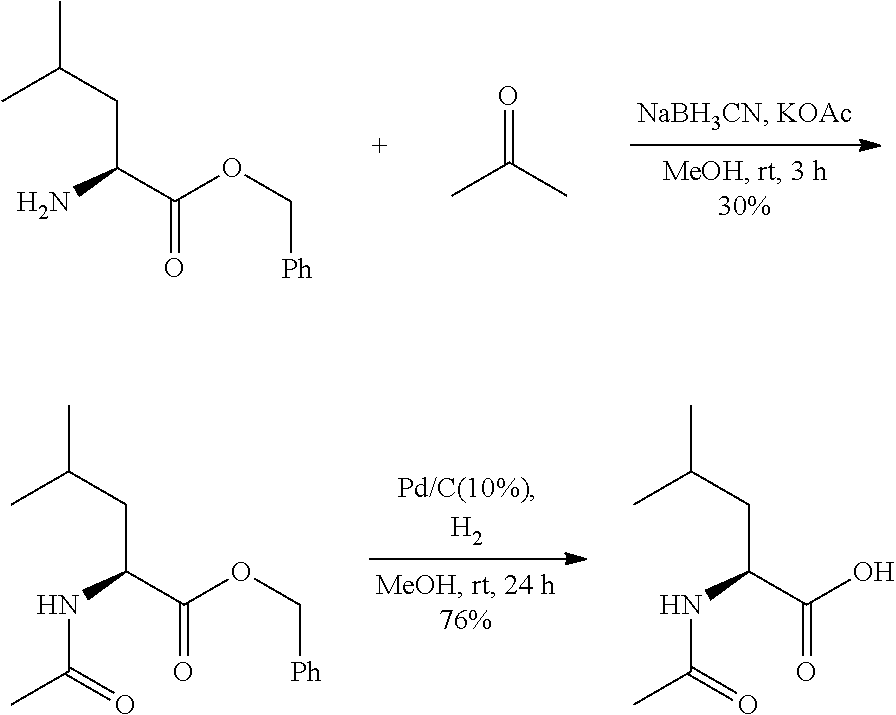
CC(CC(N)C(=O)OC[Ph])C.O=C(C)C.CC(CC(NC(C)=O)C(=O)O)C.CC(CC(NC(C)=O)C(=O)OC[Ph])C
